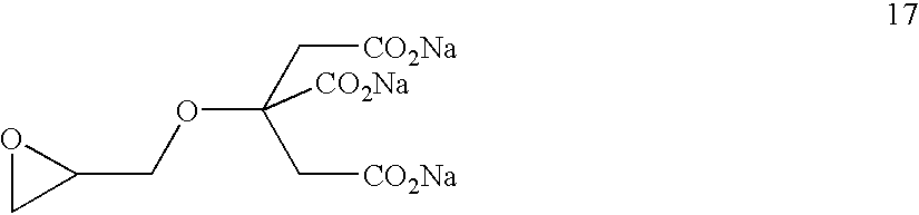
O1CC1COC(C[CO2Na])(C[CO2Na])[CO2Na]
